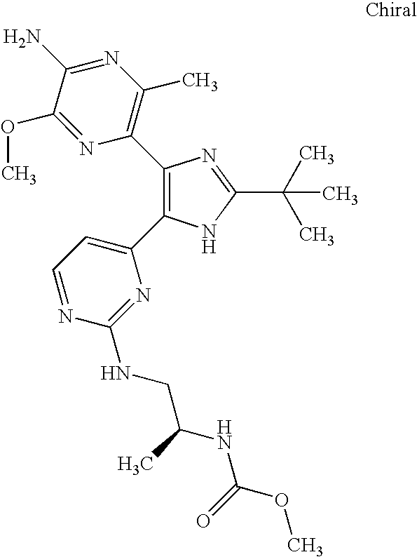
C1(C2=C(C)N=C(N)C(OC)=N2)=C(C2=CC=NC(NCC(C)NC(=O)OC)=N2)NC(C(C)(C)C)=N1
